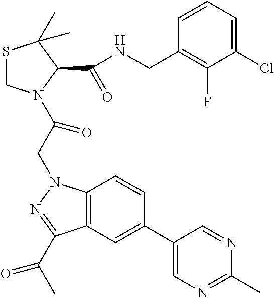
S1CN(C(CN2C3=C(C(C(C)=O)=N2)C=C(C2=CN=C(C)N=C2)C=C3)=O)C(C(=O)NCC2=C(F)C(Cl)=CC=C2)C1(C)C
